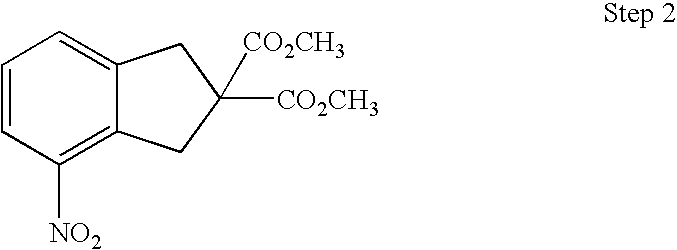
C1=CC([NO2])=C2C(=C1)CC([CO2CH3])([CO2CH3])C2
